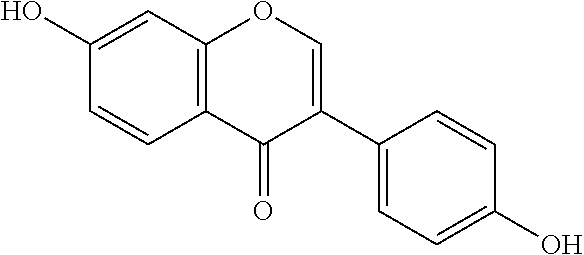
C12=C(C=C(O)C=C1)OC=C(C1=CC=C(O)C=C1)C2=O
